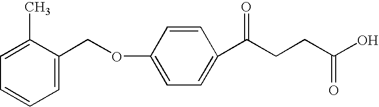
C1=C(C)C(COC2=CC=C(C(CCC(O)=O)=O)C=C2)=CC=C1
